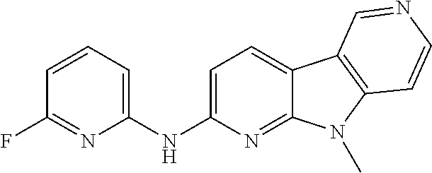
C1(NC2=CC=C3C(=N2)N(C)C2=C3C=NC=C2)=CC=CC(F)=N1
